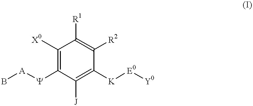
C1([R1])=C([R2])C([K][E0][Y0])=C([J])C([Y][A]B)=C1[X0]
